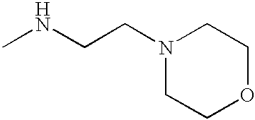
N1(CCNC)CCOCC1
